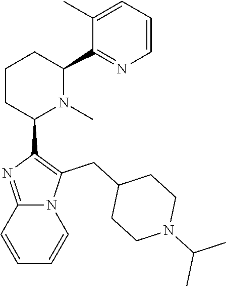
C1CC(C2=C(CC3CCN(C(C)C)CC3)N3C(=N2)C=CC=C3)N(C)C(C2=NC=CC=C2C)C1
